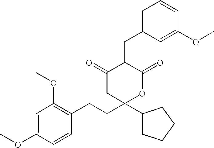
C1=C(OC)C=CC(CCC2(C3CCCC3)OC(=O)C(CC3=CC=CC(OC)=C3)C(=O)C2)=C1OC
